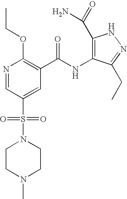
CCOC1=C(C(NC2=C(C(=O)N)NN=C2CC)=O)C=C(S(N2CCN(C)CC2)(=O)=O)C=N1
